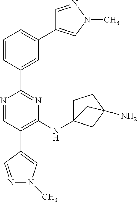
C1=CC(C2=NC(NC34CCC(N)(C3)C4)=C(C3=CN(C)N=C3)C=N2)=CC(C2=CN(C)N=C2)=C1
